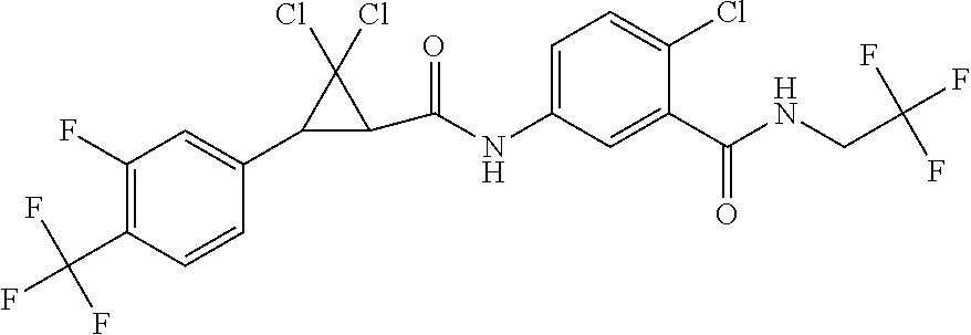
C1(F)=C(C(F)(F)F)C=CC(C2C(C(=O)NC3=CC=C(Cl)C(C(=O)NCC(F)(F)F)=C3)C2(Cl)Cl)=C1
